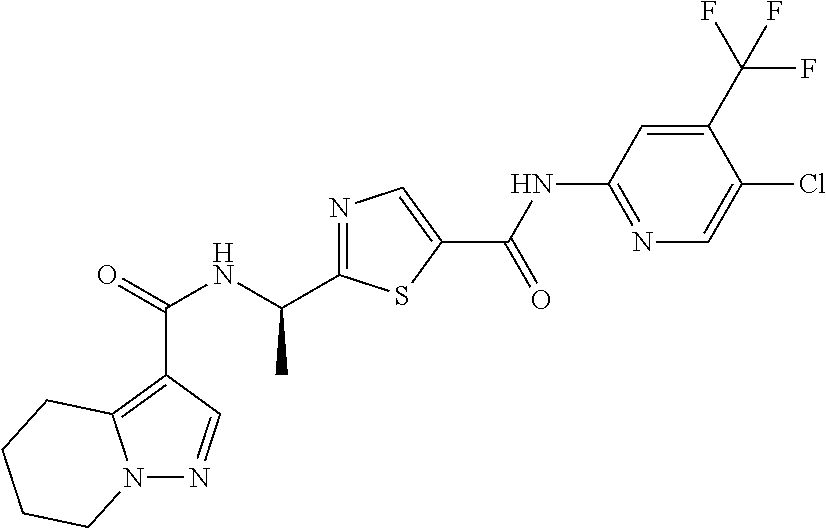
C(=O)(NC(C)C1=NC=C(C(NC2=NC=C(Cl)C(C(F)(F)F)=C2)=O)S1)C1=C2N(N=C1)CCCC2
